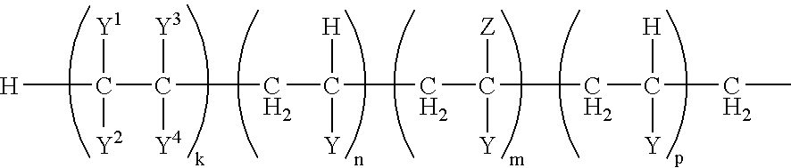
[H]C([Y1])([Y2])C([Y3])([Y4])CC([H])([Y])CC([Z])([Y])CC([H])([Y])CC
